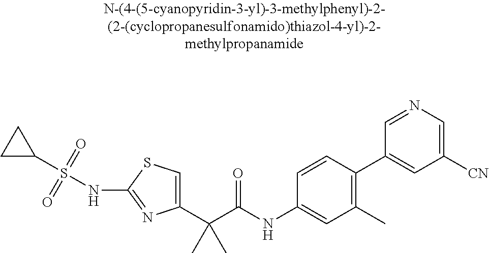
C1(C(C(NC2=CC(C)=C(C3=CC([CN])=CN=C3)C=C2)=O)(C)C)=CSC(NS(C2CC2)(=O)=O)=N1
